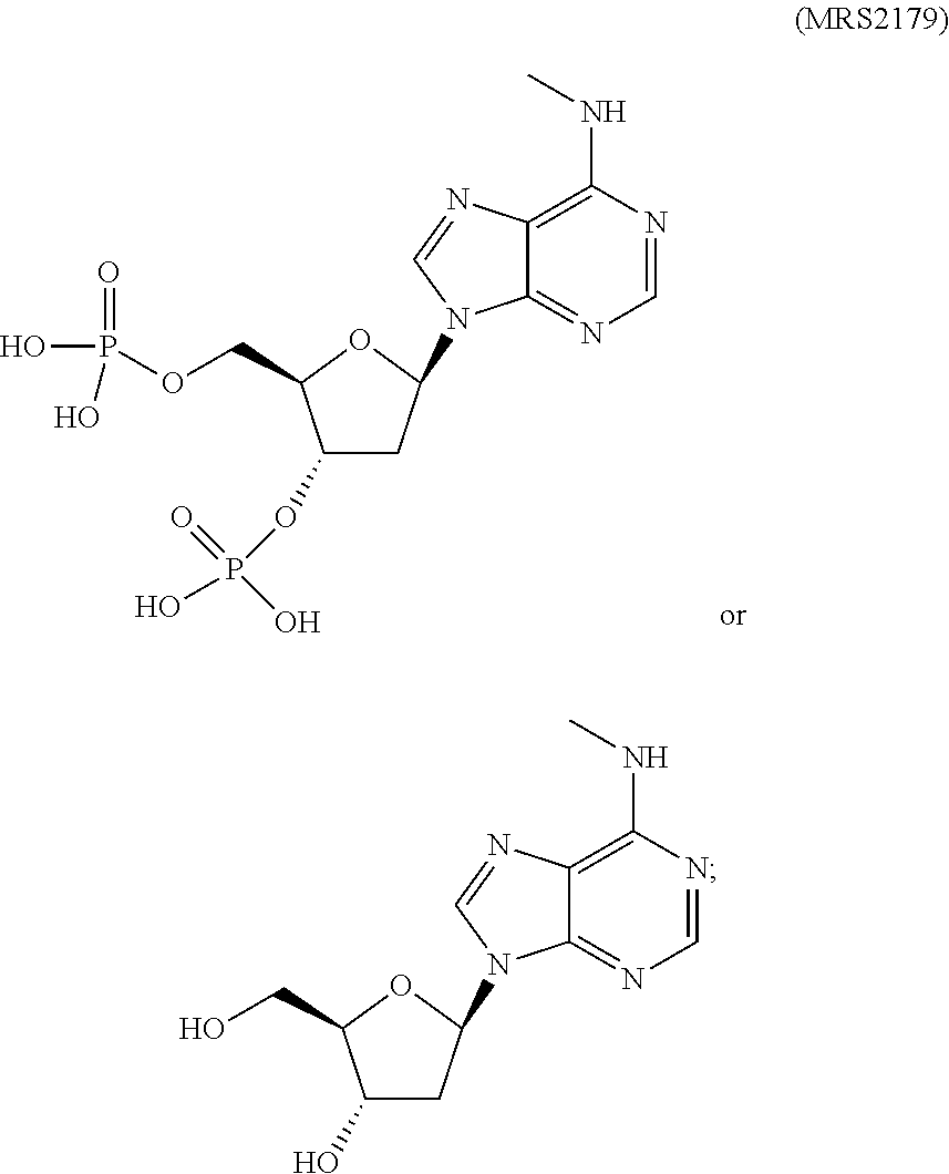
C1=NC2=C(NC)N=CN=C2N1C1CC(OP(O)(=O)O)C(COP(O)(O)=O)O1.C1=NC2=C(NC)N=CN=C2N1C1CC(O)C(CO)O1
